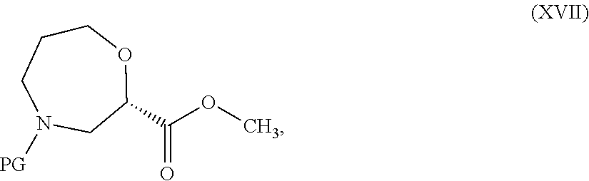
C1N([PG])CC(C(OC)=O)OCC1
